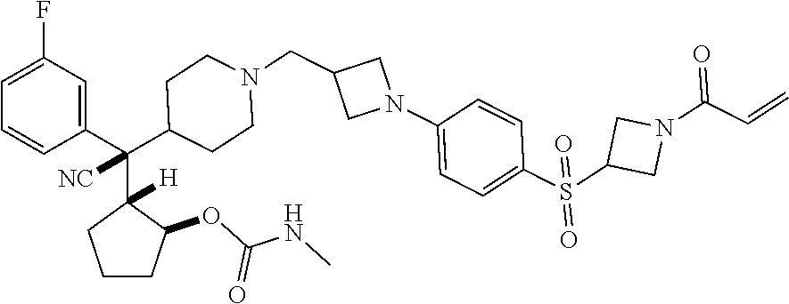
C1=C(F)C=C(C(C2([H])CCCC2OC(NC)=O)([NC])C2CCN(CC3CN(C4=CC=C(S(C5CN(C(C=C)=O)C5)(=O)=O)C=C4)C3)CC2)C=C1
